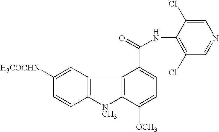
C12=C(C=C([H3COCHN])C=C1)C1=C([NCH3]2)C([OCH3])=CC=C1C(=O)NC1=C(Cl)C=NC=C1Cl
